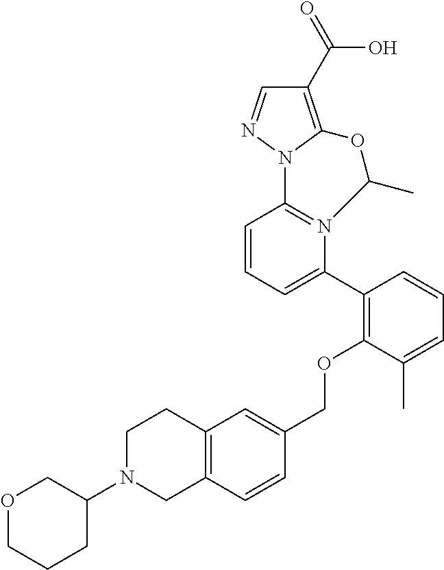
C1=CC=C(C2=C(OCC3=CC4=C(C=C3)CN(C3COCCC3)CC4)C(C)=CC=C2)N2=C1N1N=CC(C(=O)O)=C1OC2C
